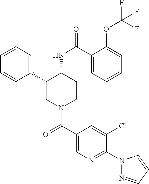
C1=CC=C(C2CN(C(C3=CN=C(N4N=CC=C4)C(Cl)=C3)=O)CCC2NC(=O)C2=CC=CC=C2OC(F)(F)F)C=C1
